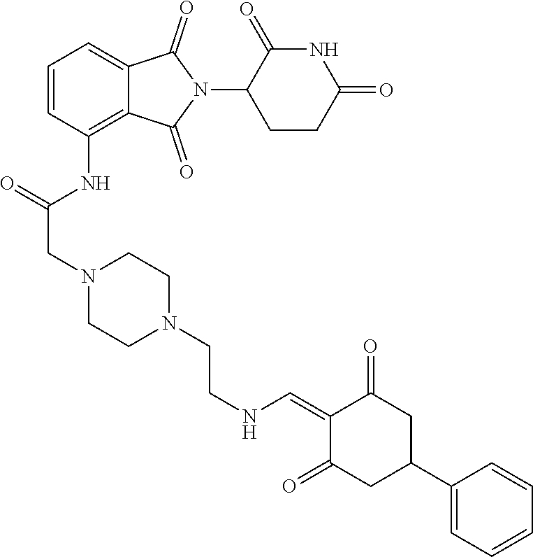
C1=CC(NC(CN2CCN(CCNC=C3C(=O)CC(C4=CC=CC=C4)CC3=O)CC2)=O)=C2C(=C1)C(=O)N(C1CCC(=O)NC1=O)C2=O
